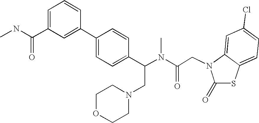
C1(=O)SC2=CC=C(Cl)C=C2N1CC(N(C(C1=CC=C(C2=CC(C(NC)=O)=CC=C2)C=C1)CN1CCOCC1)C)=O
